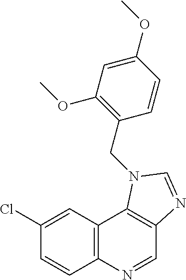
C1(Cl)=CC2=C(C=C1)N=CC1=C2N(CC2=C(OC)C=C(OC)C=C2)C=N1
